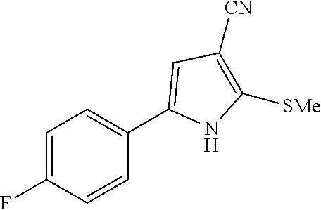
C1=C(F)C=CC(C2=CC([CN])=C([SMe])N2)=C1
